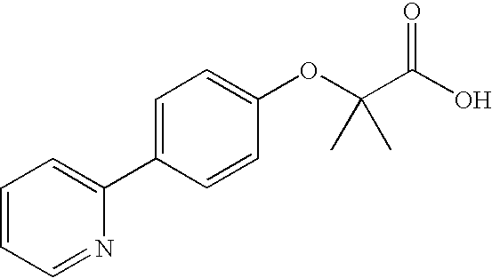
C1=CC=NC(C2=CC=C(OC(C(O)=O)(C)C)C=C2)=C1
